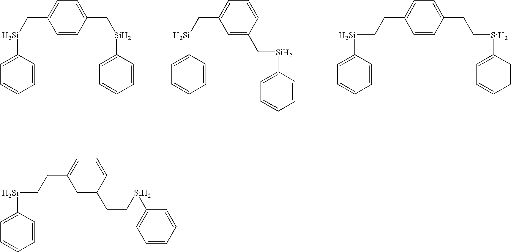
C1=CC(C[Si]C2=CC=CC=C2)=CC=C1C[Si]C1=CC=CC=C1.C1=C(C[Si]C2=CC=CC=C2)C=CC=C1C[Si]C1=CC=CC=C1.C1=CC(CC[Si]C2=CC=CC=C2)=CC=C1CC[Si]C1=CC=CC=C1.C1=C(CC[Si]C2=CC=CC=C2)C=CC=C1CC[Si]C1=CC=CC=C1
